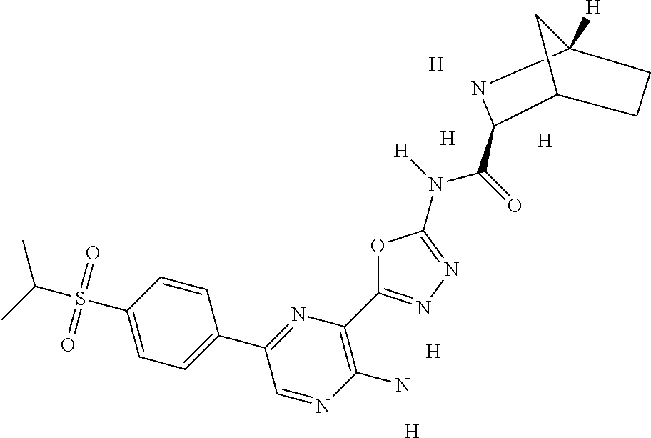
[H].[H].CC(C)S(C1=CC=C(C2=NC(C3=NN=C(N(C(=O)C4C5CCC([H])(N4)C5)[H])O3)=C(N)N=C2)C=C1)(=O)=O.[H].[H].[H]
